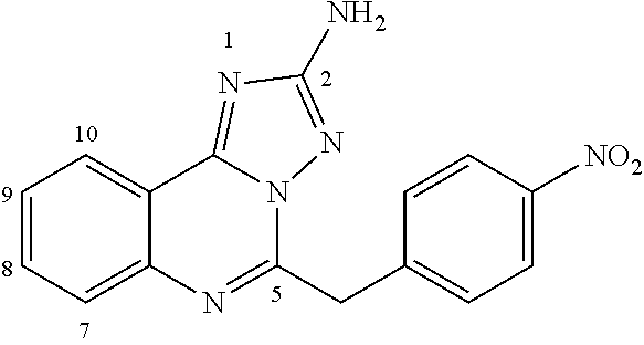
C1=CC=C2C(=C1)C1=NC(N)=NN1C(CC1=CC=C([NO2])C=C1)=N2
